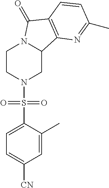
C1CN(S(C2=CC=C([CN])C=C2C)(=O)=O)CC2N1C(=O)C1=C2N=C(C)C=C1
